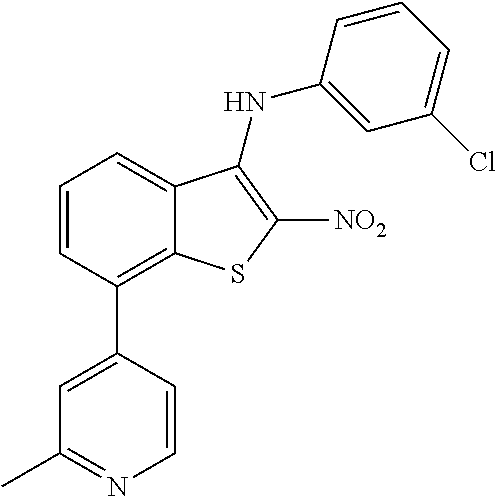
C1=CC=C2C(=C1C1=CC(C)=NC=C1)SC([NO2])=C2NC1=CC(Cl)=CC=C1
